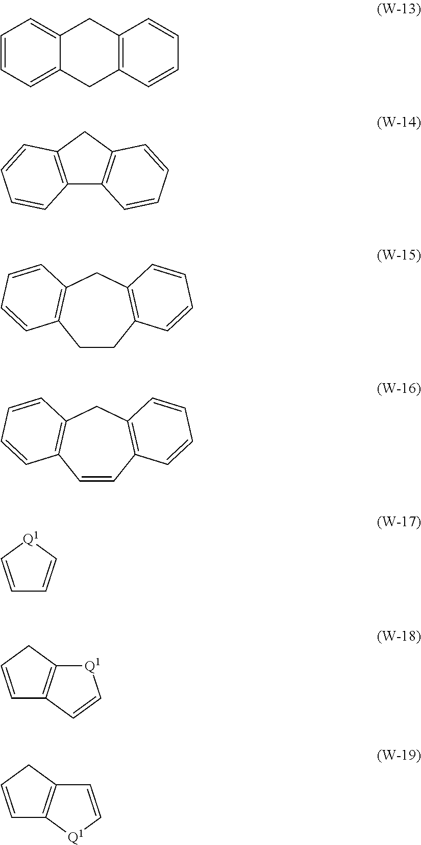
C1=CC=C2C(=C1)CC1=C(C2)C=CC=C1.C12=C(CC3=C1C=CC=C3)C=CC=C2.C1CC2=C(CC3=C1C=CC=C3)C=CC=C2.C1=CC2=C(CC3=C1C=CC=C3)C=CC=C2.C1=C[Q1]C=C1.C1=CCC2=C1C=C[Q1]2.C1=CCC2=C1[Q1]C=C2
